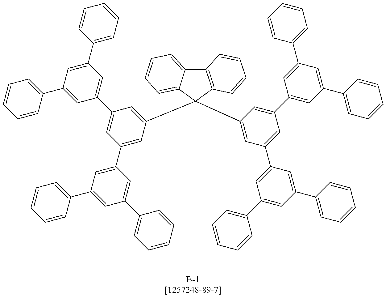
C1=CC(C2=CC(C3=CC(C4=CC(C5=CC=CC=C5)=CC(C5=CC=CC=C5)=C4)=CC(C4(C5=CC(C6=CC(C7=CC=CC=C7)=CC(C7=CC=CC=C7)=C6)=CC(C6=CC(C7=CC=CC=C7)=CC(C7=CC=CC=C7)=C6)=C5)C5=CC=CC=C5C5=C4C=CC=C5)=C3)=CC(C3=CC=CC=C3)=C2)=CC=C1
